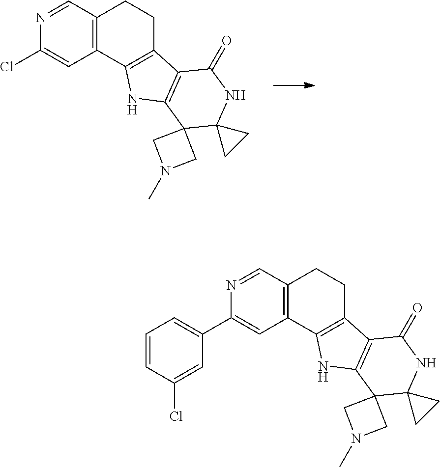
N1=CC2=C(C=C1Cl)C1=C(CC2)C2=C(N1)C1(CN(C)C1)C1(NC2=O)CC1.N1=CC2=C(C=C1C1=CC=CC(Cl)=C1)C1=C(CC2)C2=C(N1)C1(CN(C)C1)C1(NC2=O)CC1
